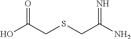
OC(CSCC(N)=N)=O
